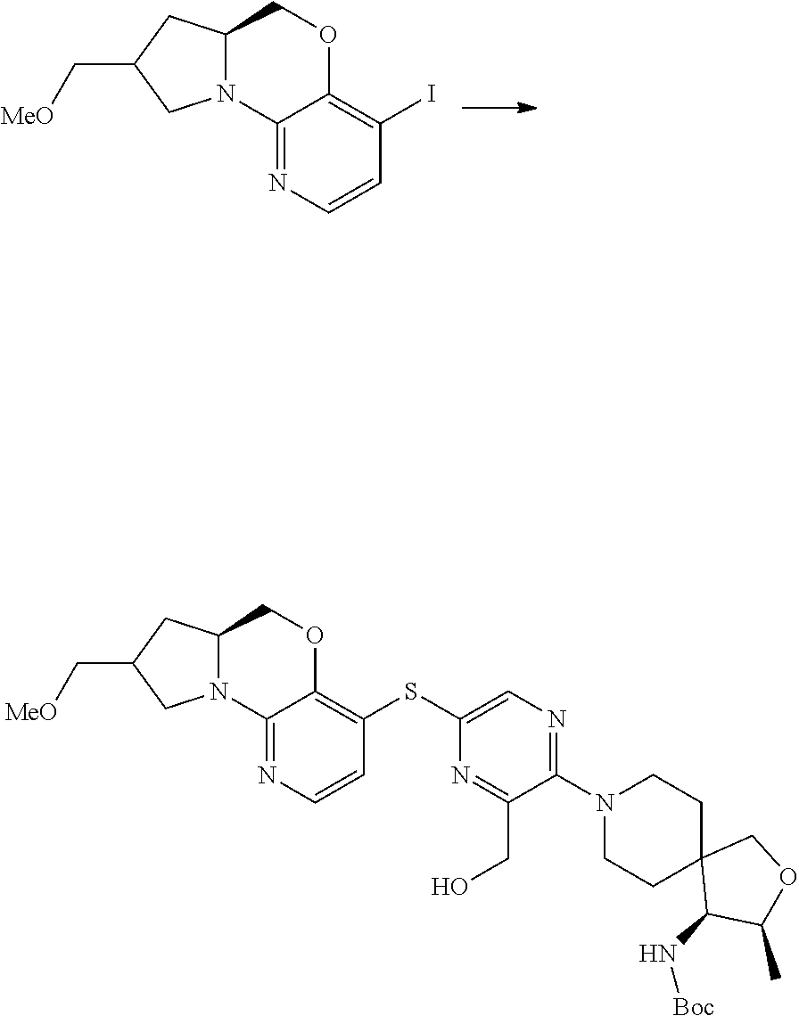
N12C(CC(C[MeO])C1)COC1=C(SC3=CN=C(N4CCC5(CC4)C(N[Boc])C(C)OC5)C(CO)=N3)C=CN=C21.N12C(CC(C[MeO])C1)COC1=C(I)C=CN=C21
